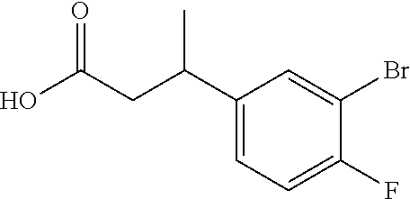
OC(CC(C1=CC=C(F)C(Br)=C1)C)=O
